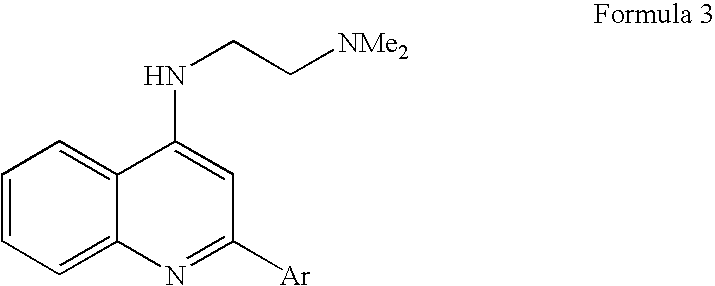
C1=CC=C2C(=C1)C(NCC[NMe2])=CC([Ar])=N2
